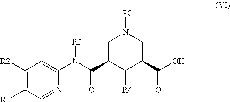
C1([R2])=C([R1])C=NC(N(C(C2C([R4])C(C(=O)O)CN([PG])C2)=O)[R3])=C1
